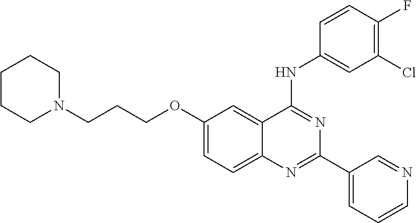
C(CCOC1=CC=C2C(=C1)C(NC1=CC(Cl)=C(F)C=C1)=NC(C1=CC=CN=C1)=N2)N1CCCCC1
